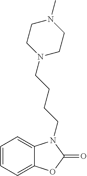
C1=CC=C2C(=C1)N(CCCCN1CCN(C)CC1)C(=O)O2
